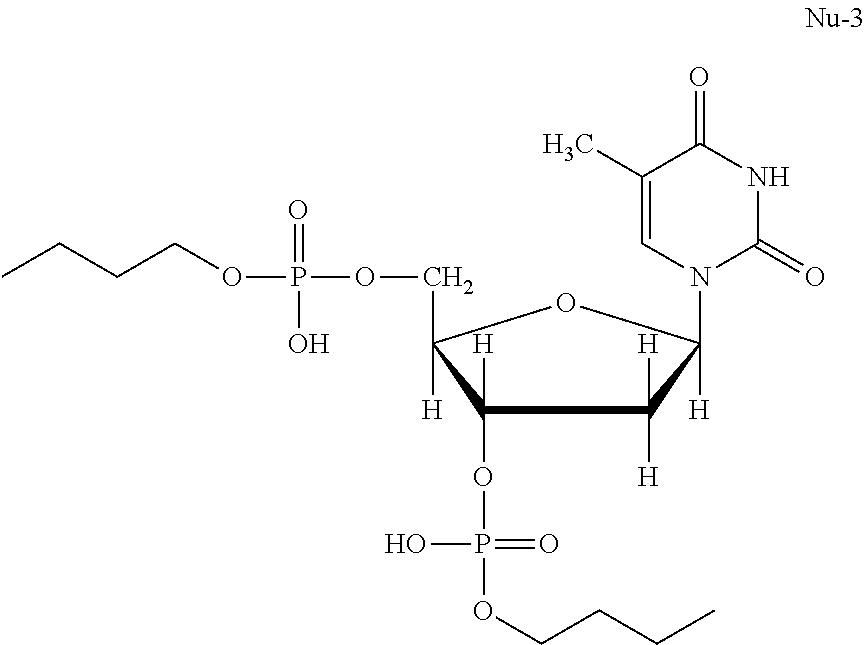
CCCCOP(=O)(O)OCC1([H])C([H])(OP(=O)(O)OCCCC)C([H])([H])C([H])(N2C(=O)NC(=O)C(C)=C2)O1
